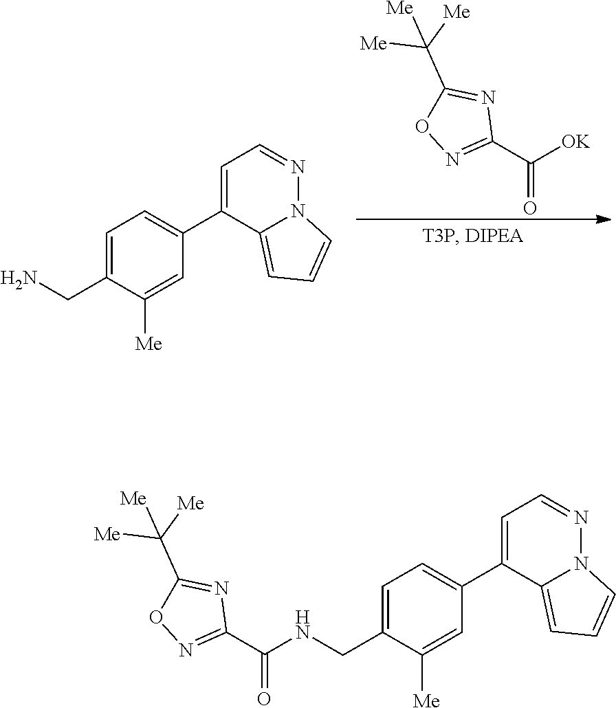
[OK]C(C1=NOC(C([Me])([Me])[Me])=N1)=O.C1(C2=CC=NN3C2=CC=C3)=CC=C(CN)C([Me])=C1.C1(C2=CC=NN3C2=CC=C3)=CC=C(CNC(C2=NOC(C([Me])([Me])[Me])=N2)=O)C([Me])=C1
